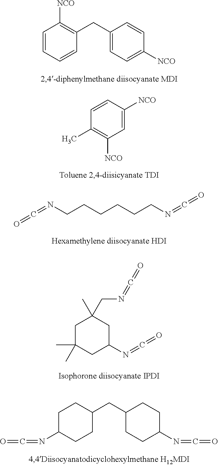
C1=CC=CC(CC2=CC=C([NCO])C=C2)=C1[NCO].C1=C([NCO])C=CC(C)=C1[NCO].N(CCCCCCN=C=O)=C=O.C1C(C)(C)CC(N=C=O)CC1(C)CN=C=O.C1C(N=C=O)CCC(CC2CCC(N=C=O)CC2)C1
